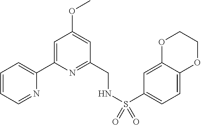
C1=CC=NC(C2=CC(OC)=CC(CNS(C3=CC=C4C(=C3)OCCO4)(=O)=O)=N2)=C1
